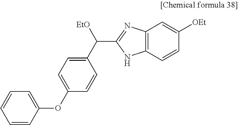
C1(OC2=CC=C(C([EtO])C3=NC4=C(N3)C=CC([OEt])=C4)C=C2)=CC=CC=C1
